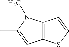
C12=C(C=CS1)N(C)C(C)=C2
